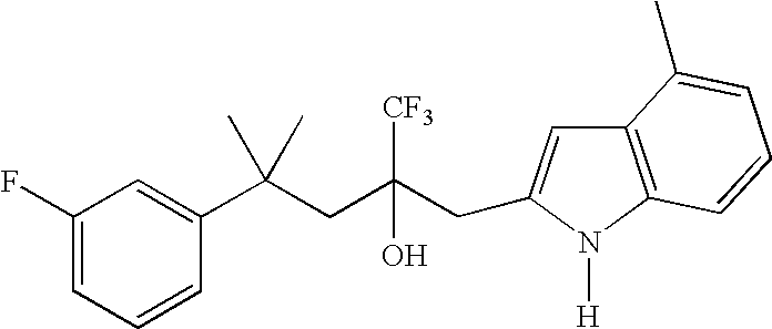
C1=CC(C(CC(CC2=CC3=C(N2[H])C=CC=C3C)([CF3])O)(C)C)=CC(F)=C1
